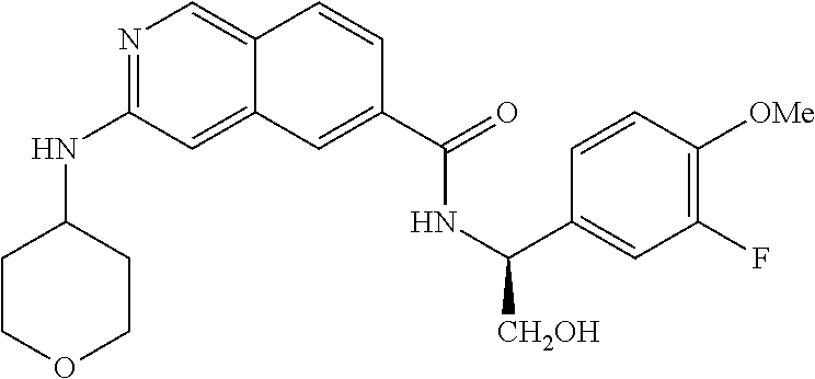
N1=C(NC2CCOCC2)C=C2C(=C1)C=CC(C(=O)NC(C1=CC(F)=C([OMe])C=C1)[CH2OH])=C2
